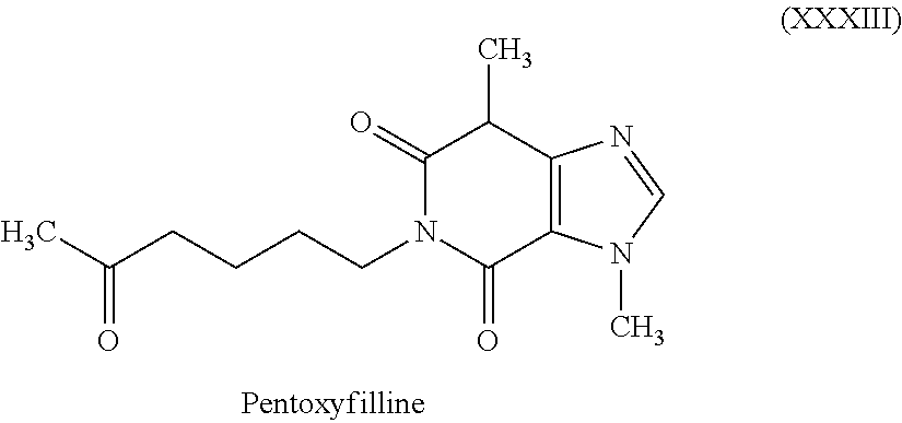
CC(CCCCN1C(=O)C2=C(C(C)C1=O)N=CN2C)=O
